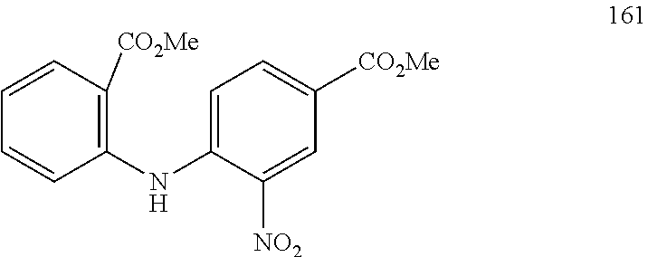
C1(NC2=CC=C([CO2Me])C=C2[NO2])=C([CO2Me])C=CC=C1
